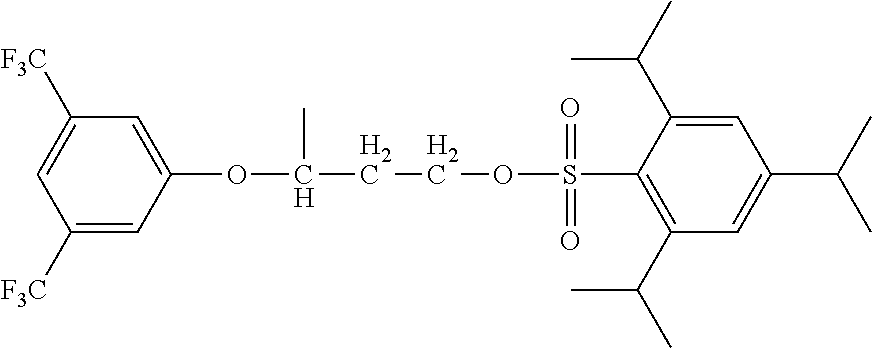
C1=C(C(C)C)C(S(OCCC(OC2=CC([F3C])=CC([F3C])=C2)C)(=O)=O)=C(C(C)C)C=C1C(C)C
